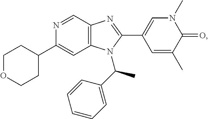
C1(C2CCOCC2)=CC2=C(C=N1)N=C(C1=CN(C)C(=O)C(C)=C1)N2C(C1=CC=CC=C1)C
